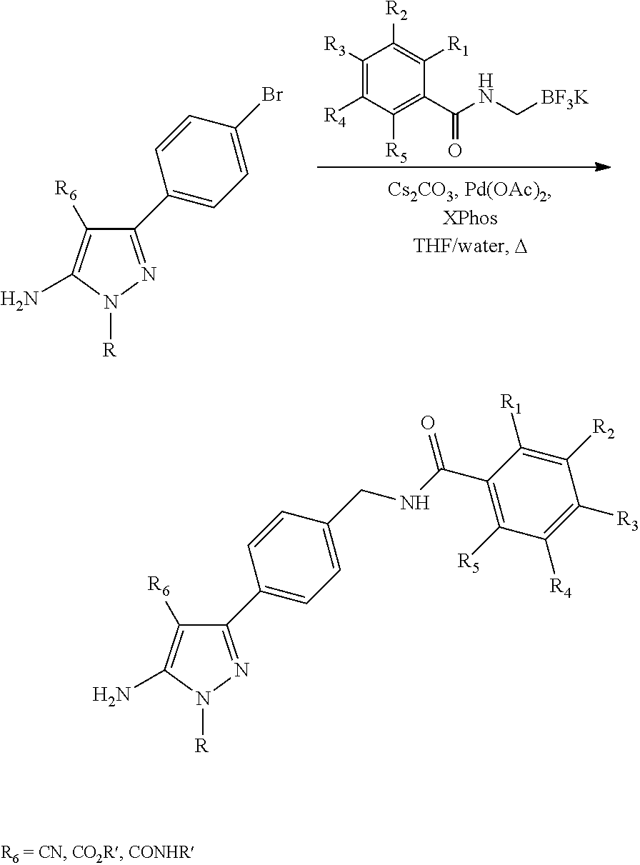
C1([R6])=C(N)N([R])N=C1C1=CC=C(Br)C=C1.C1([R3])=C([R4])C([R5])=C(C(NC[BF3K])=O)C([R1])=C1[R2].C1([R6])=C(N)N([R])N=C1C1=CC=C(CNC(=O)C2=C([R5])C([R4])=C([R3])C([R2])=C2[R1])C=C1
